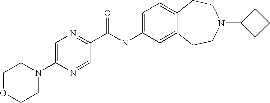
C1OCCN(C2=CN=C(C(NC3=CC=C4C(=C3)CCN(C3CCC3)CC4)=O)C=N2)C1
